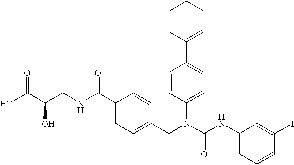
OC(C(CNC(C1=CC=C(CN(C(NC2=CC=CC(I)=C2)=O)C2=CC=C(C3=CCCCC3)C=C2)C=C1)=O)O)=O
